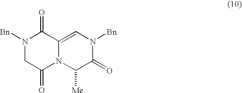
C1(=O)C2=CN([Bn])C(=O)C([Me])N2C(=O)CN1[Bn]
